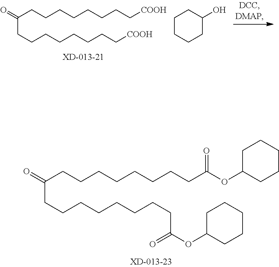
C(CCCCCCCCC(OC1CCCCC1)=O)(=O)CCCCCCCCC(OC1CCCCC1)=O.C(CCCCCCCC[COOH])(=O)CCCCCCCC[COOH].C1CCCC(O)C1
